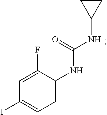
C1(F)=CC(I)=CC=C1NC(NC1CC1)=O
